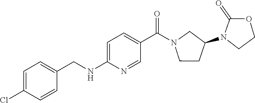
C1=C(Cl)C=CC(CNC2=CC=C(C(N3CCC(N4CCOC4=O)C3)=O)C=N2)=C1
